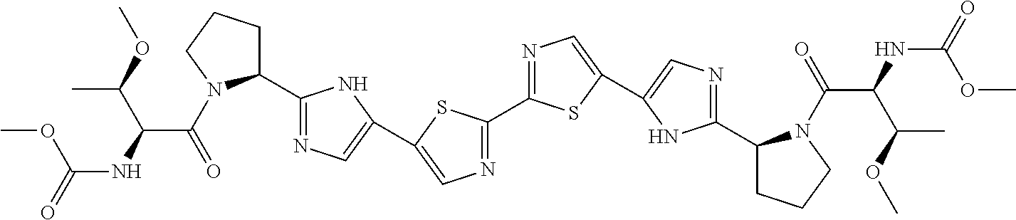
C1(C2=NC=C(C3=CN=C(C4CCCN4C(=O)C(NC(=O)OC)C(OC)C)N3)S2)=NC=C(C2=CN=C(C3CCCN3C(=O)C(NC(=O)OC)C(OC)C)N2)S1
